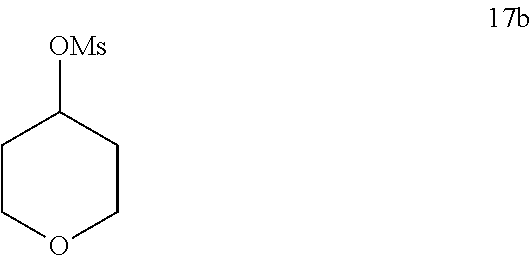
C1COCCC1[OMs]
